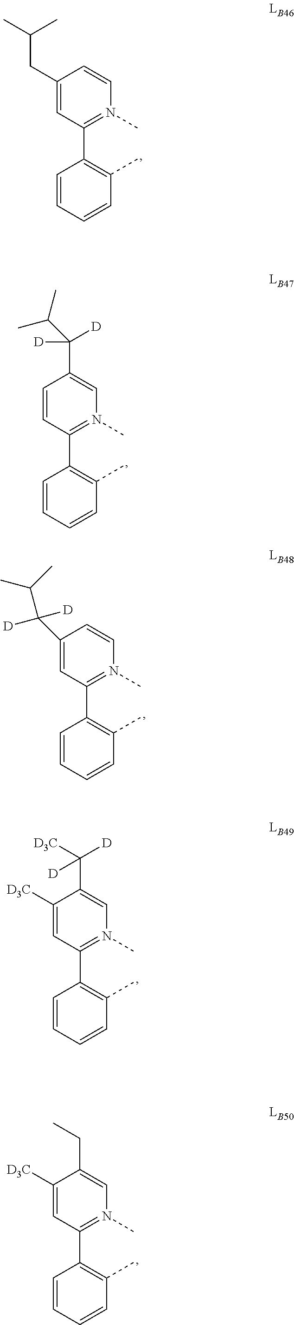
C1(CC(C)C)=CC(C2=C(C)C=CC=C2)=N(C)C=C1.C1=CC(C2=C(C)C=CC=C2)=N(C)C=C1C(C(C)C)([D])[D].C1(C(C(C)C)([D])[D])=CC(C2=C(C)C=CC=C2)=N(C)C=C1.C1([D3C])=CC(C2=C(C)C=CC=C2)=N(C)C=C1C([D3C])([D])[D].C1([D3C])=CC(C2=C(C)C=CC=C2)=N(C)C=C1CC
